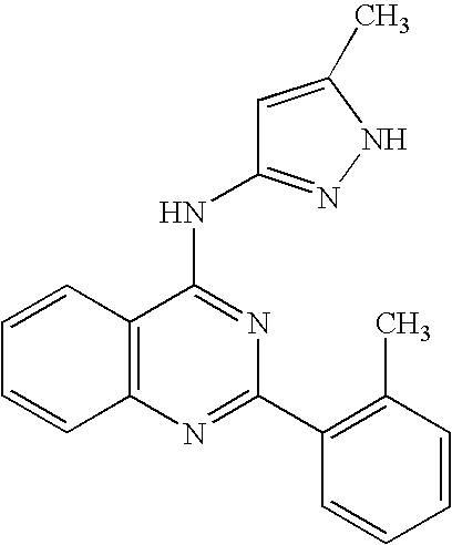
C12=C(N=C(C3=C(C)C=CC=C3)N=C1NC1=NNC(C)=C1)C=CC=C2
